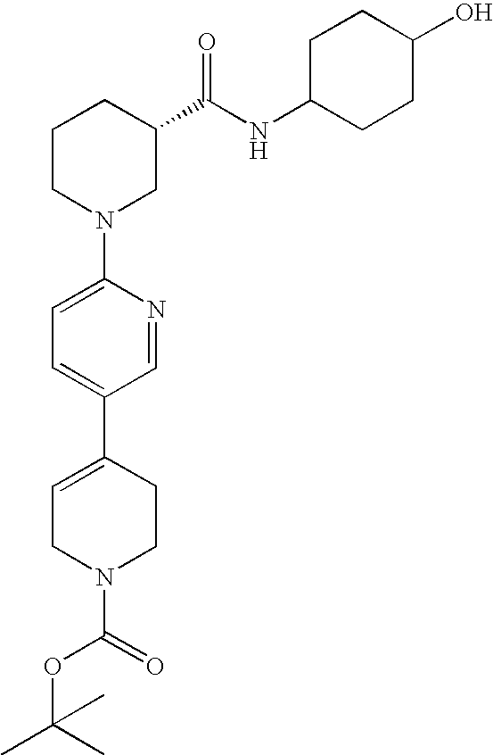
C1(N2CC(C(NC3CCC(O)CC3)=O)CCC2)=CC=C(C2=CCN(C(=O)OC(C)(C)C)CC2)C=N1
